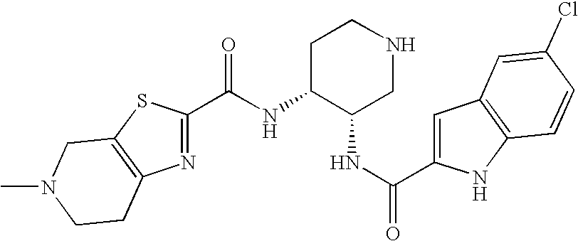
C(C1=NC2=C(S1)CN(C)CC2)(=O)NC1C(NC(C2=CC3=C(N2)C=CC(Cl)=C3)=O)CNCC1
